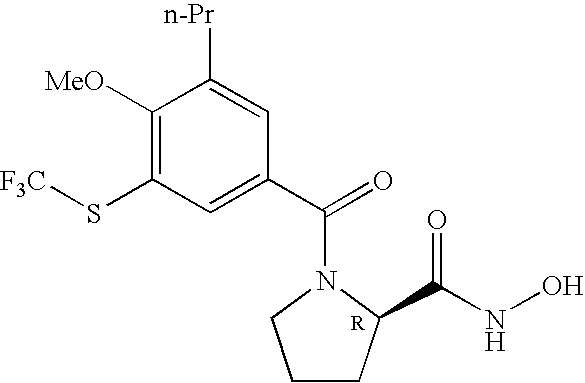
C1([MeO])=C(S[F3C])C=C(C(=O)N2CCCC2C(NO)=O)C=C1[n-Pr]
